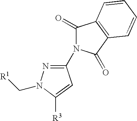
C1(=O)C2=C(C(=O)N1C1=NN(C[R1])C([R3])=C1)C=CC=C2
